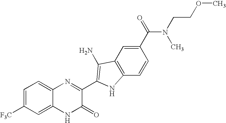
C1=C2C(=CC=C1[F3C])N=C(C1=C(N)C3=C(C=CC(C(=O)N(C)CCOC)=C3)N1)C(=O)N2
